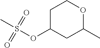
C1C(OS(C)(=O)=O)CC(C)OC1
